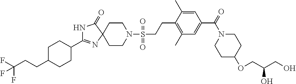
C1CN(S(=O)(=O)CCC2=C(C)C=C(C(=O)N3CCC(OCC(CO)O)CC3)C=C2C)CCC12N=C(C1CCC(CCC(F)(F)F)CC1)NC2=O
